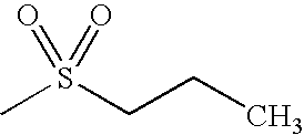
CS(CCC)(=O)=O
